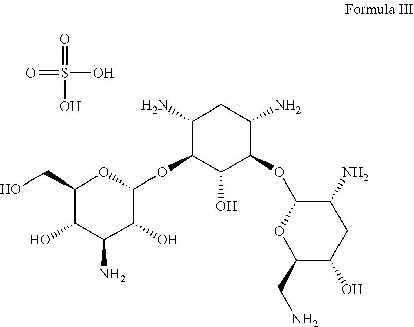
C1(N)C(OC2OC(CO)C(O)C(N)C2O)C(O)C(OC2OC(CN)C(O)CC2N)C(N)C1.O=S(=O)(O)O
